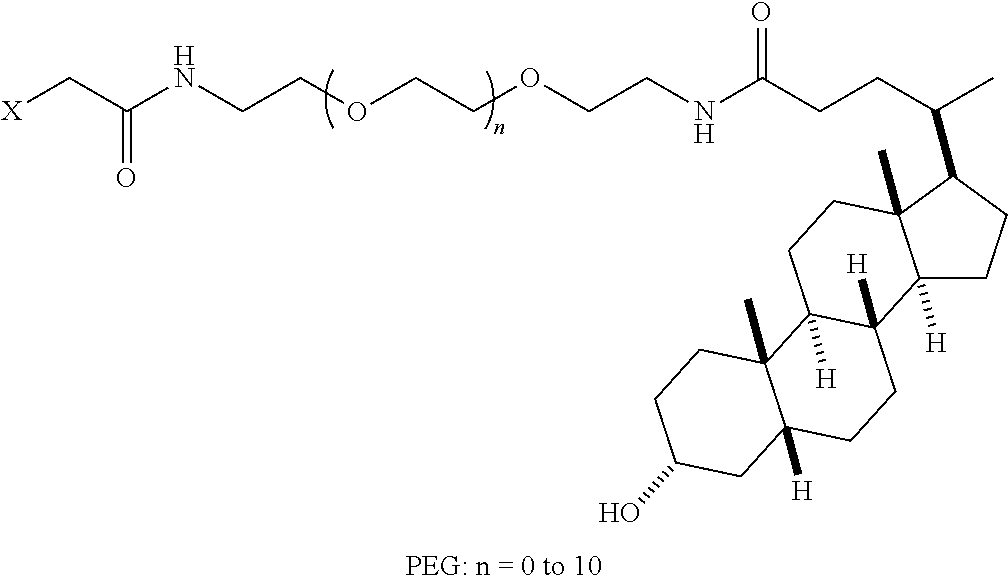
[X]CC(NCCOCCOCCNC(CCC(C)C1CCC2([H])C1(C)CCC1([H])C2([H])CCC2([H])C1(C)CCC(O)C2)=O)=O
